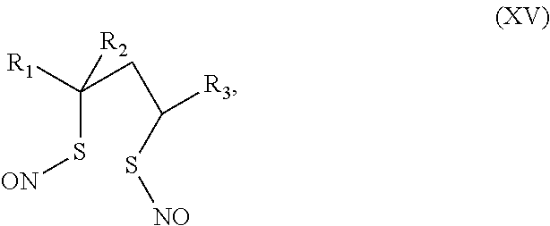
[R3]C(CC([R1])([R2])S[ON])S[NO]
